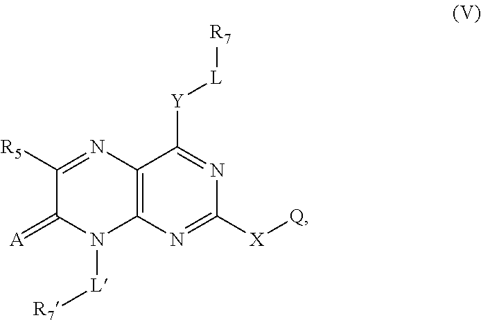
C1([R5])=NC2=C(N([L][R7])C1=[A])N=C([X][Q])N=C2[Y][L][R7]
